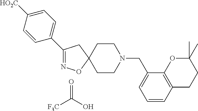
C1(C2=CC=C([HO2C])C=C2)=NOC2(C1)CCN(CC1=CC=CC3=C1OC(C)(C)CC3)CC2.O=C(O)[F3C]
